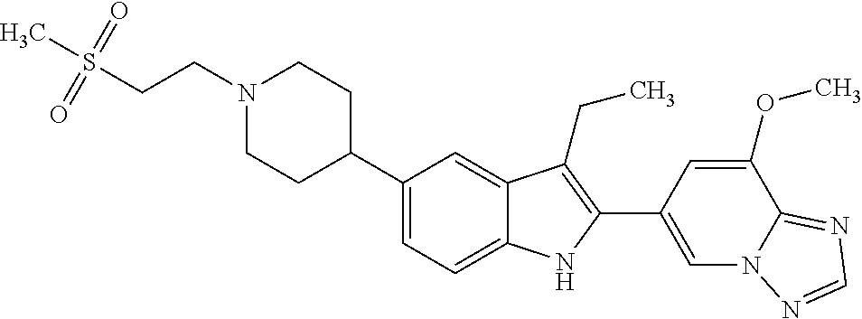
C1(C2CCN(CCS(C)(=O)=O)CC2)=CC=C2C(=C1)C(CC)=C(C1=CN3C(=NC=N3)C(OC)=C1)N2
